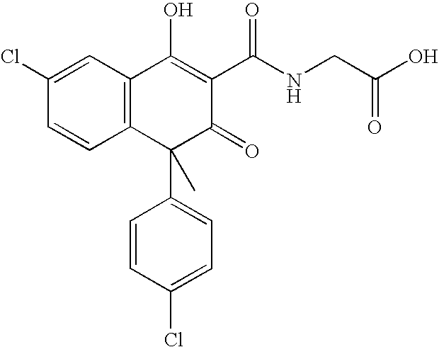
C12=C(C=C(Cl)C=C1)C(O)=C(C(NCC(O)=O)=O)C(=O)C2(C)C1=CC=C(Cl)C=C1
